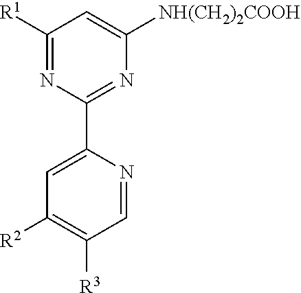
C1([R1])=NC(C2=CC([R2])=C([R3])C=N2)=NC([NH(CH2)2COOH])=C1
